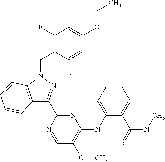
C12=C(N(CC3=C(F)C=C(OCC)C=C3F)N=C1C1=NC(NC3=CC=CC=C3C(=O)NC)=C(OC)C=N1)C=CC=C2
